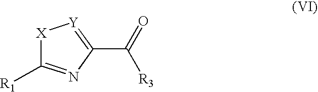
[X]1C([R1])=NC(C(=O)[R3])=[Y]1
